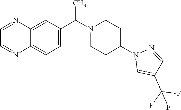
C12=CC(C(N3CCC(N4C=C(C(F)(F)F)C=N4)CC3)C)=CC=C1N=CC=N2
